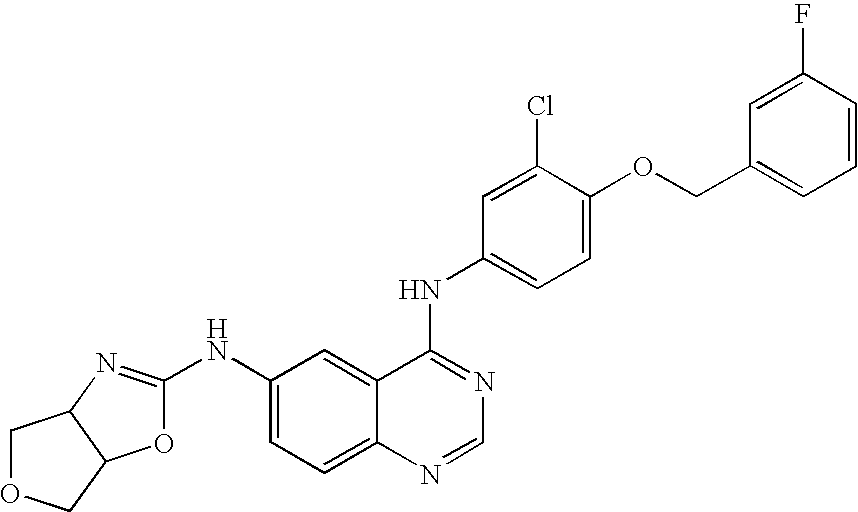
O1C(NC2=CC=C3C(=C2)C(NC2=CC=C(OCC4=CC=CC(F)=C4)C(Cl)=C2)=NC=N3)=NC2C1COC2
